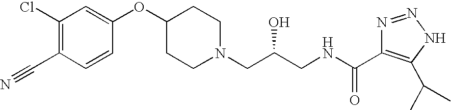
C1(Cl)=C(C#N)C=CC(OC2CCN(CC(CNC(C3=C(C(C)C)NN=N3)=O)O)CC2)=C1
